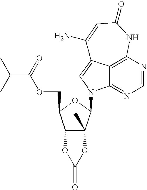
C12=C3N=CN=C1N(C1C4(C)C(C(COC(C(C)C)=O)O1)OC(=O)O4)C=C2C(N)=CC(=O)N3
